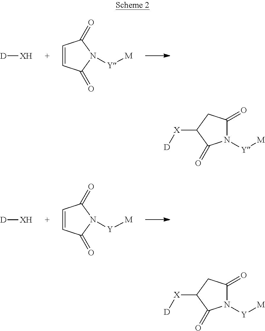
C1=CC(=O)N([Y][M])C1=O.[D][XH].C1=CC(=O)N([Y][M])C1=O.[D][XH].N1([Y][M])C(=O)CC([X][D])C1=O.N1([Y][M])C(=O)CC([X][D])C1=O
